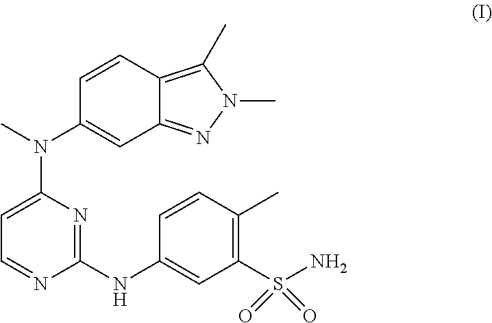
C1(N(C)C2=CC=NC(NC3=CC(S(=O)(N)=O)=C(C)C=C3)=N2)=CC2=NN(C)C(C)=C2C=C1
